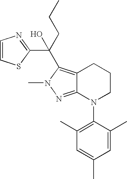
C12=NN(C)C(C(CCC)(C3=NC=CS3)O)=C1CCCN2C1=C(C)C=C(C)C=C1C
